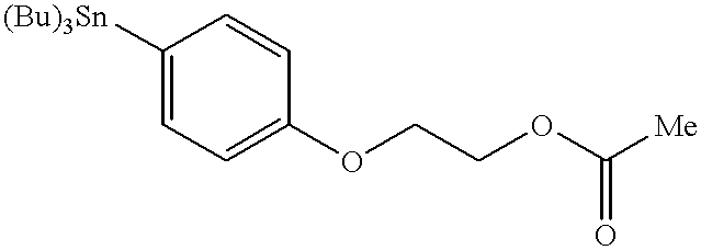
C1([(Bu)3Sn])=CC=C(OCCOC(=O)[Me])C=C1
